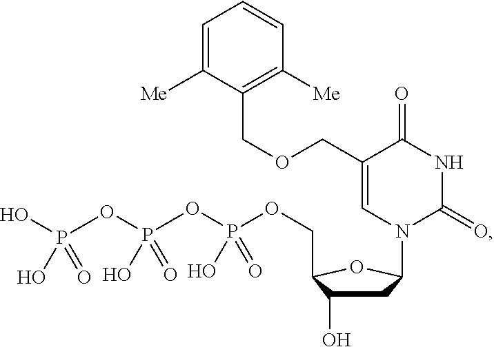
C1=C([Me])C(COCC2=CN(C3CC(O)C(COP(OP(OP(O)(O)=O)(O)=O)(O)=O)O3)C(=O)NC2=O)=C([Me])C=C1
